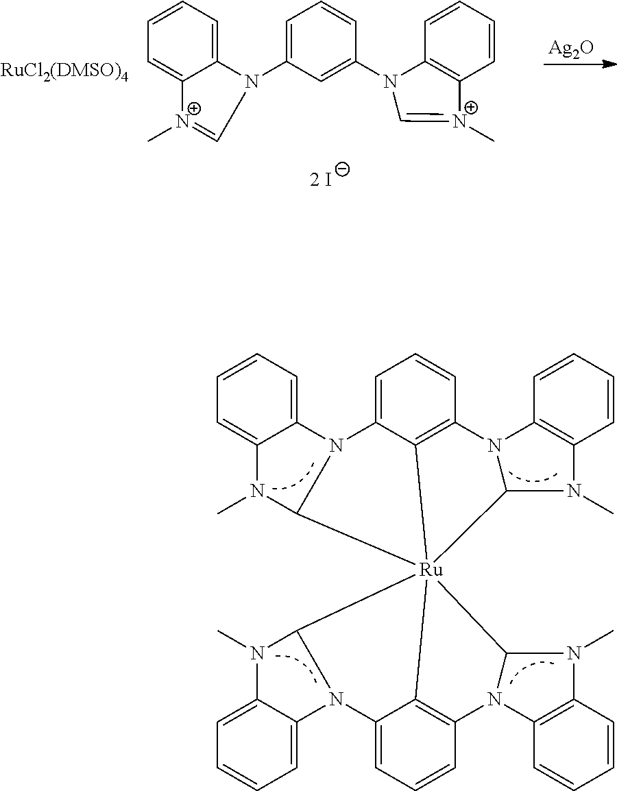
C1=CC=C2C(=C1)N1C3=CC=CC4=C3[Ru]35(C1N2C)(C1N4C2=C(C=CC=C2)N1C)C1N(C2=CC=CC=C2N1C)C1=CC=CC(=C13)N1C2=C(C=CC=C2)N(C)C15.C1=CC=C2C(=C1)N(C1=CC=CC(N3C4=C(C=CC=C4)[N+](C)=C3)=C1)C=[N+]2C.[Ag2O]
